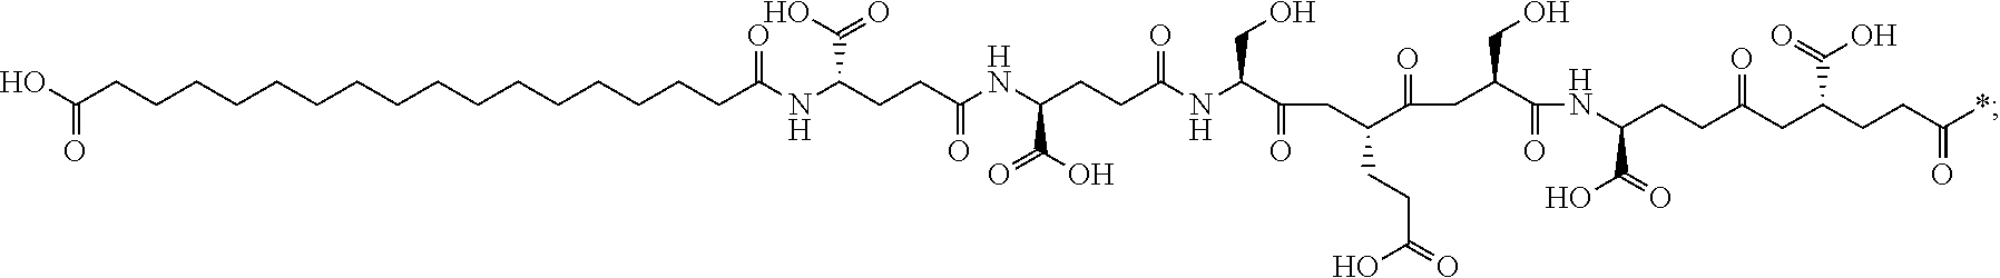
OC(CCCCCCCCCCCCCCCCC(=O)NC(CCC(NC(CCC(NC(CO)C(=O)CC(C(=O)CC(C(=O)NC(CCC(CC(CCC(*)=O)C(=O)O)=O)C(O)=O)CO)CCC(O)=O)=O)C(O)=O)=O)C(O)=O)=O
